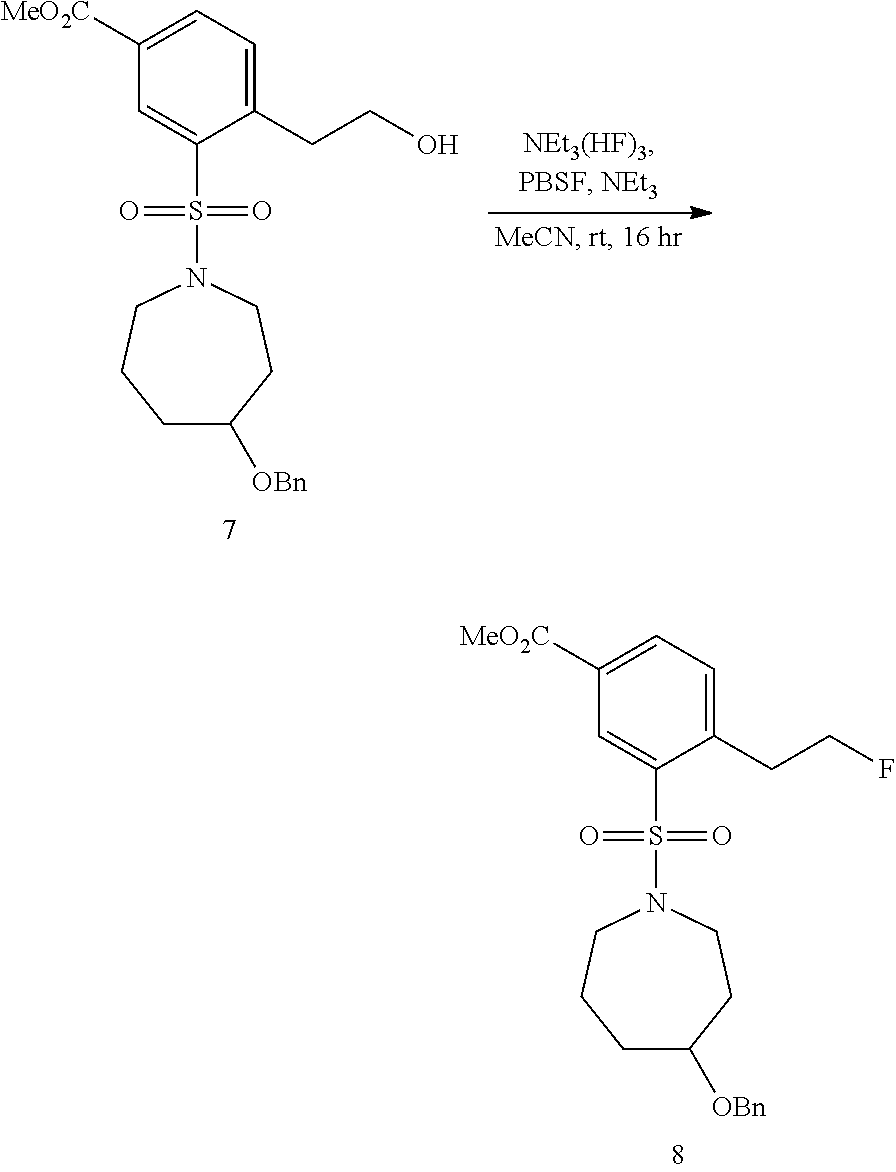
[OBn]C1CCCN(S(C2=CC([MeO2C])=CC=C2CCO)(=O)=O)CC1.[OBn]C1CCCN(S(C2=CC([MeO2C])=CC=C2CCF)(=O)=O)CC1
